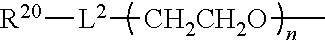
[R20][L2][CH2CH2O]C
